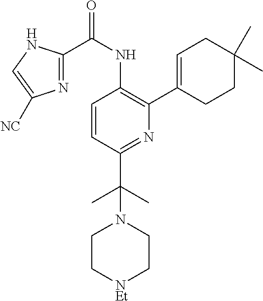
C1=CC(C(C)(C)N2CC[NEt]CC2)=NC(C2=CCC(C)(C)CC2)=C1NC(C1=NC([NC])=CN1)=O
